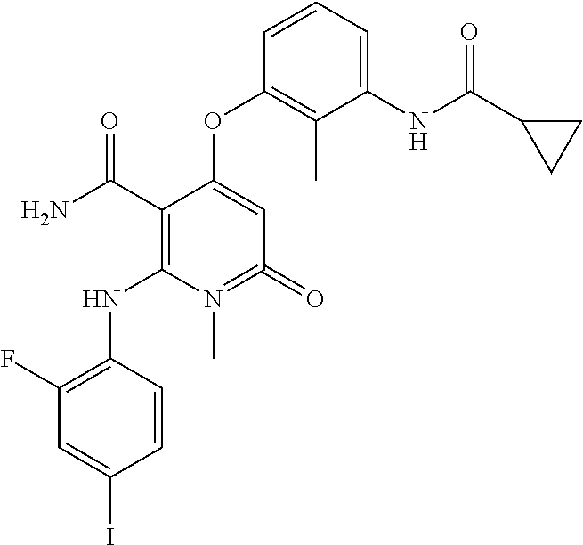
C1(F)=C(NC2=C(C(N)=O)C(OC3=C(C)C(NC(=O)C4CC4)=CC=C3)=CC(=O)=N2C)C=CC(I)=C1
